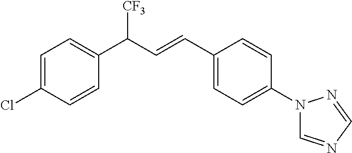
C1=CC(C(C=CC2=CC=C(N3C=NC=N3)C=C2)[CF3])=CC=C1Cl
